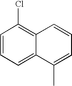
C1=CC=C2C(=C1Cl)C=CC=C2C
